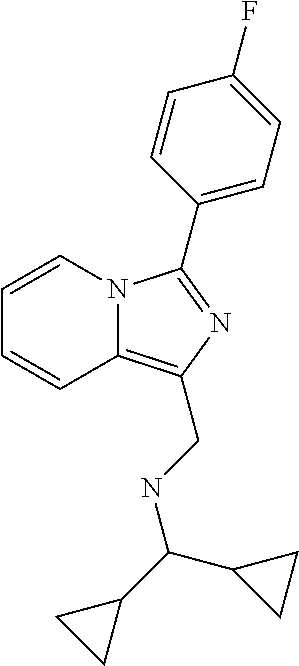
C12=C(CNC(C3CC3)C3CC3)N=C(C3=CC=C(F)C=C3)N1C=CC=C2
